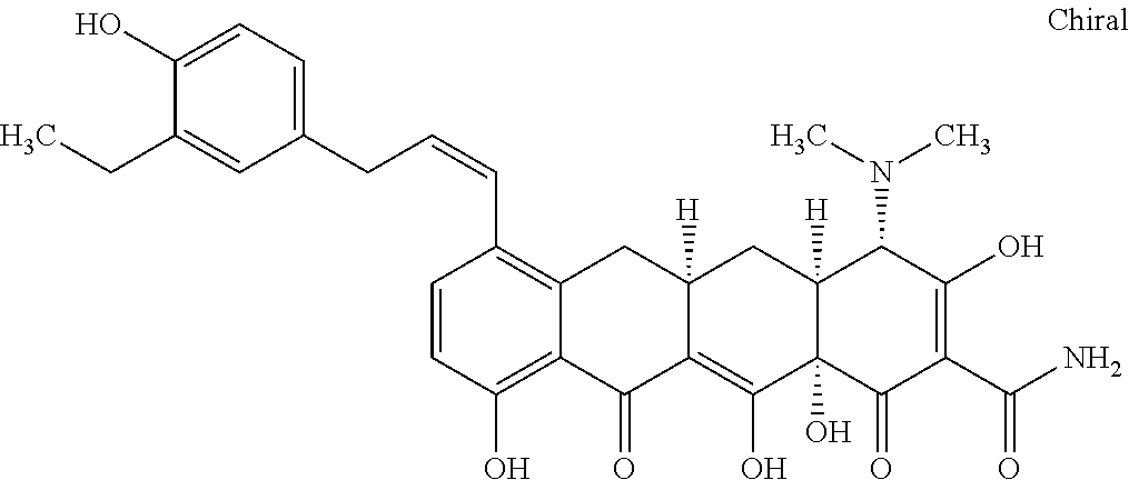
C1=CC(O)=C2C(=C1C=CCC1=CC=C(O)C(CC)=C1)CC1([H])C(=C(O)C3(O)C([H])(C1)C(N(C)C)C(O)=C(C(N)=O)C3=O)C2=O
